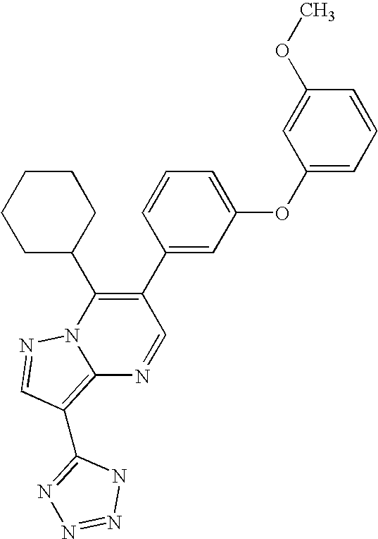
C12=C(C3=NN=NN3)C=NN1C(C1CCCCC1)=C(C1=CC(OC3=CC=CC(OC)=C3)=CC=C1)C=N2
